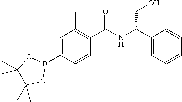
C1=C(B2OC(C)(C)C(C)(C)O2)C=CC(C(NC(C2=CC=CC=C2)CO)=O)=C1C
